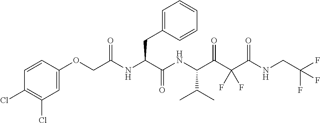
C1=CC(Cl)=C(Cl)C=C1OCC(NC(C(NC(C(C(C(NCC(F)(F)F)=O)(F)F)=O)C(C)C)=O)CC1=CC=CC=C1)=O
